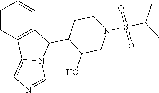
C1=CC2=C(C=C1)C(C1C(O)CN(S(=O)(=O)C(C)C)CC1)N1C2=CN=C1
